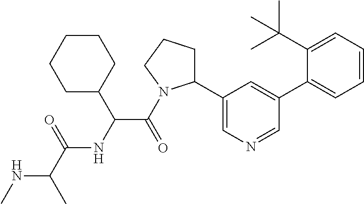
N(C(C)C(=O)NC(C(=O)N1C(C2=CN=CC(C3=CC=CC=C3C(C)(C)C)=C2)CCC1)C1CCCCC1)C
